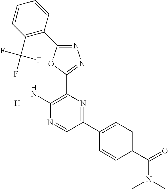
[H].N1=C(C2=C(C(F)(F)F)C=CC=C2)OC(C2=C(N)N=CC(C3=CC=C(C(=O)N(C)C)C=C3)=N2)=N1
